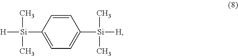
[H][Si](C1=CC=C([Si](C)(C)[H])C=C1)(C)C
